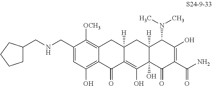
C1=C(CNCC2CCCC2)C([OCH3])=C2C(=C1O)C(=O)C1=C(O)C3(O)C([H])(CC1([H])C2)C(N(C)C)C(O)=C(C(N)=O)C3=O
